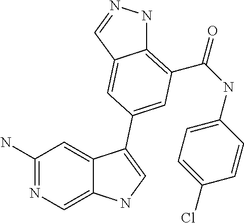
C1(N)=NC=C2C(=C1)C(C1=CC(C(=O)NC3=CC=C(Cl)C=C3)=C3NN=CC3=C1)=CN2
